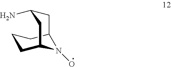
C1CC2N(O)C(C1)CC(N)C2
